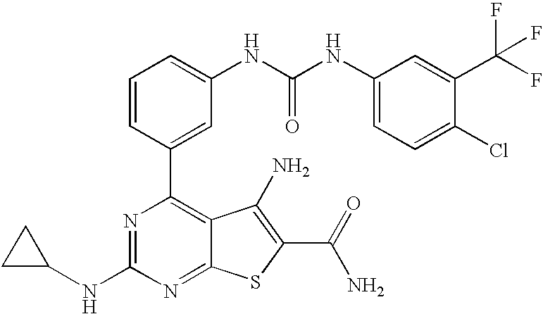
C1=CC(C2=C3C(=NC(NC4CC4)=N2)SC(C(N)=O)=C3N)=CC(NC(NC2=CC=C(Cl)C(C(F)(F)F)=C2)=O)=C1
